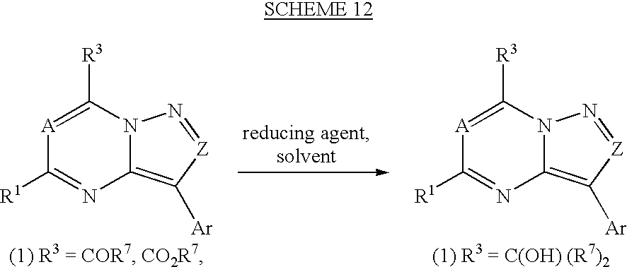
N12C(=C([Ar])[Z]=N1)N=C([R1])[A]=C2[R3].N12C(=C([Ar])[Z]=N1)N=C([R1])[A]=C2[R3]
